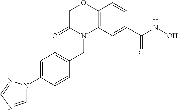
C1C(=O)N(CC2=CC=C(N3C=NC=N3)C=C2)C2=C(O1)C=CC(C(NO)=O)=C2
